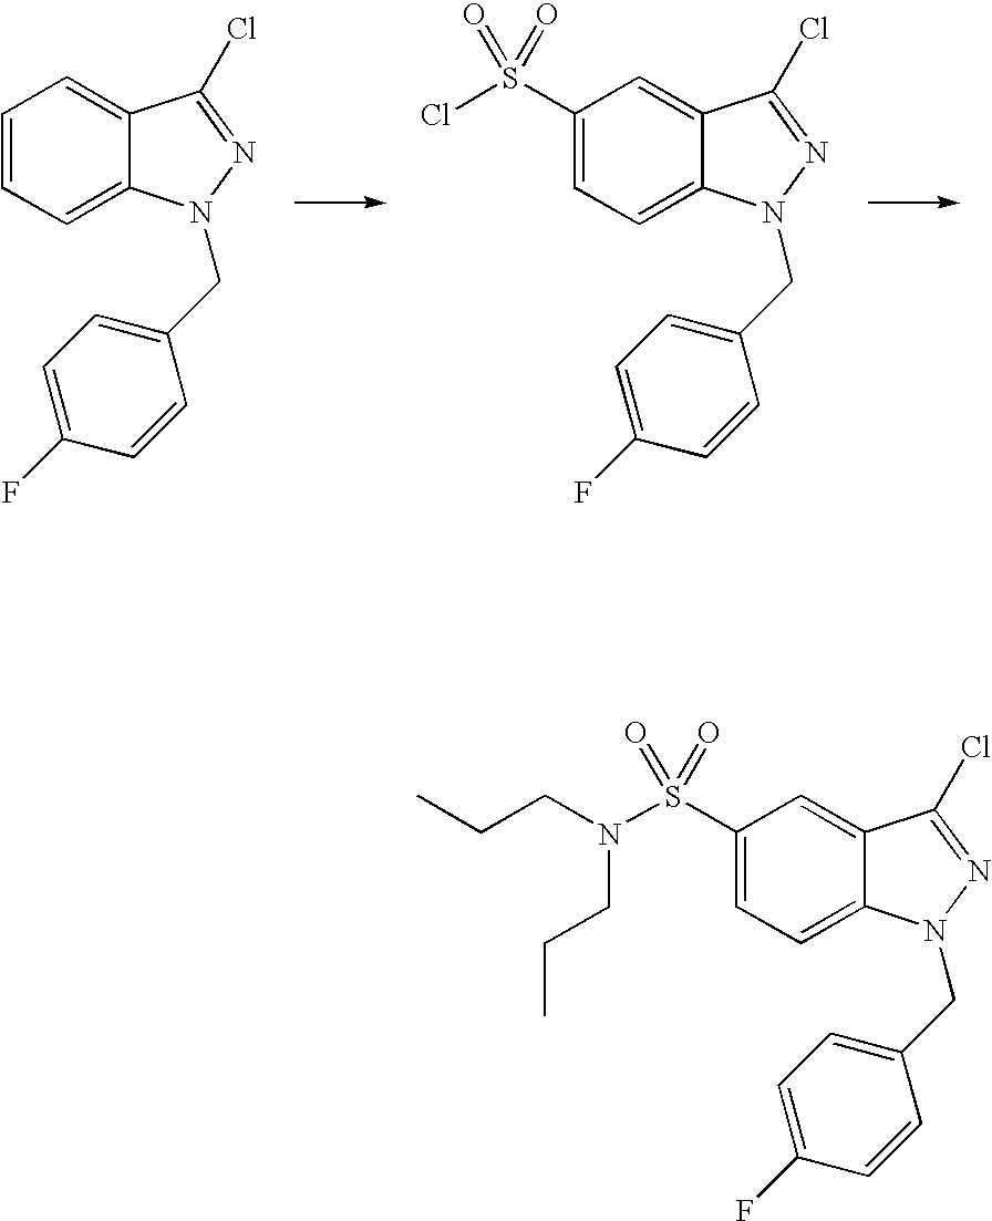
C1=CC=C2C(=C1)C(Cl)=NN2CC1=CC=C(F)C=C1.C1(S(Cl)(=O)=O)=CC=C2C(=C1)C(Cl)=NN2CC1=CC=C(F)C=C1.C1(S(N(CCC)CCC)(=O)=O)=CC=C2C(=C1)C(Cl)=NN2CC1=CC=C(F)C=C1
